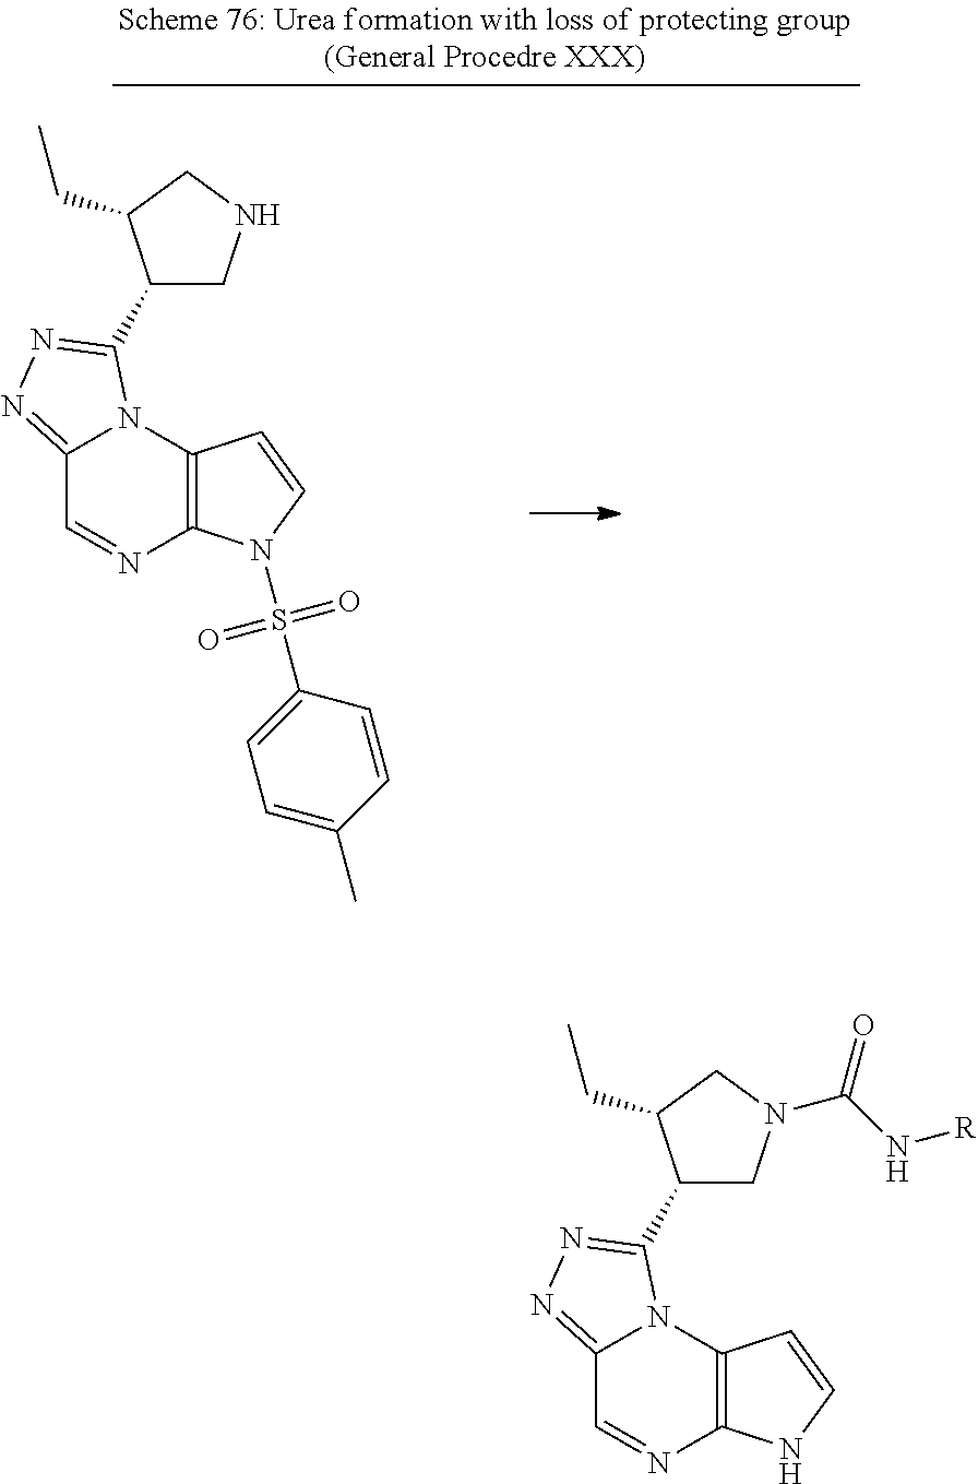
C12=NN=C(C3CNCC3CC)N1C1=C(N=C2)N(S(C2=CC=C(C)C=C2)(=O)=O)C=C1.C12=NN=C(C3CN(C(N[R])=O)CC3CC)N1C1=C(N=C2)NC=C1
